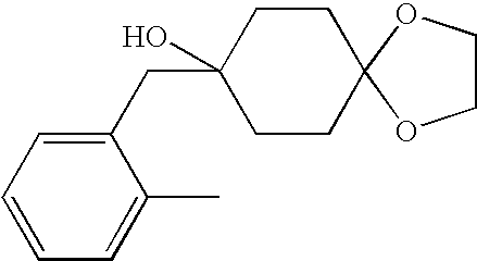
C1(CC2(O)CCC3(CC2)OCCO3)=CC=CC=C1C
